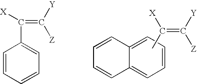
C1=CC=CC=C1C(=C([Z])[Y])[X].C1=CC=C2C(=C1)C=CC=C2.CC(=C([Y])[Z])[X]
